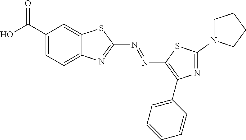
C1(C(O)=O)=CC=C2C(=C1)SC(N=NC1=C(C3=CC=CC=C3)N=C(N3CCCC3)S1)=N2
